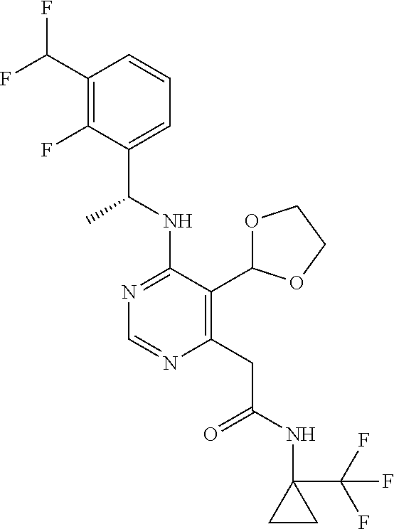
N1=C(NC(C)C2=CC=CC(C(F)F)=C2F)C(C2OCCO2)=C(CC(=O)NC2(C(F)(F)F)CC2)N=C1
